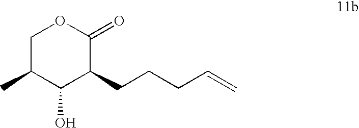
C1C(C)C(O)C(CCCC=C)C(=O)O1
